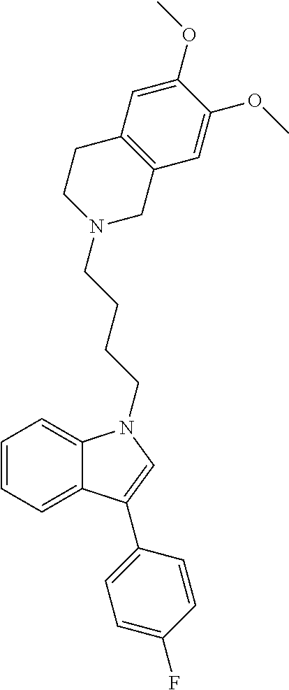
C1=CC=C2C(=C1)N(CCCCN1CC3=C(CC1)C=C(OC)C(OC)=C3)C=C2C1=CC=C(F)C=C1
